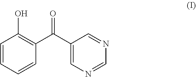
C1=CC=CC(C(C2=CN=CN=C2)=O)=C1O
